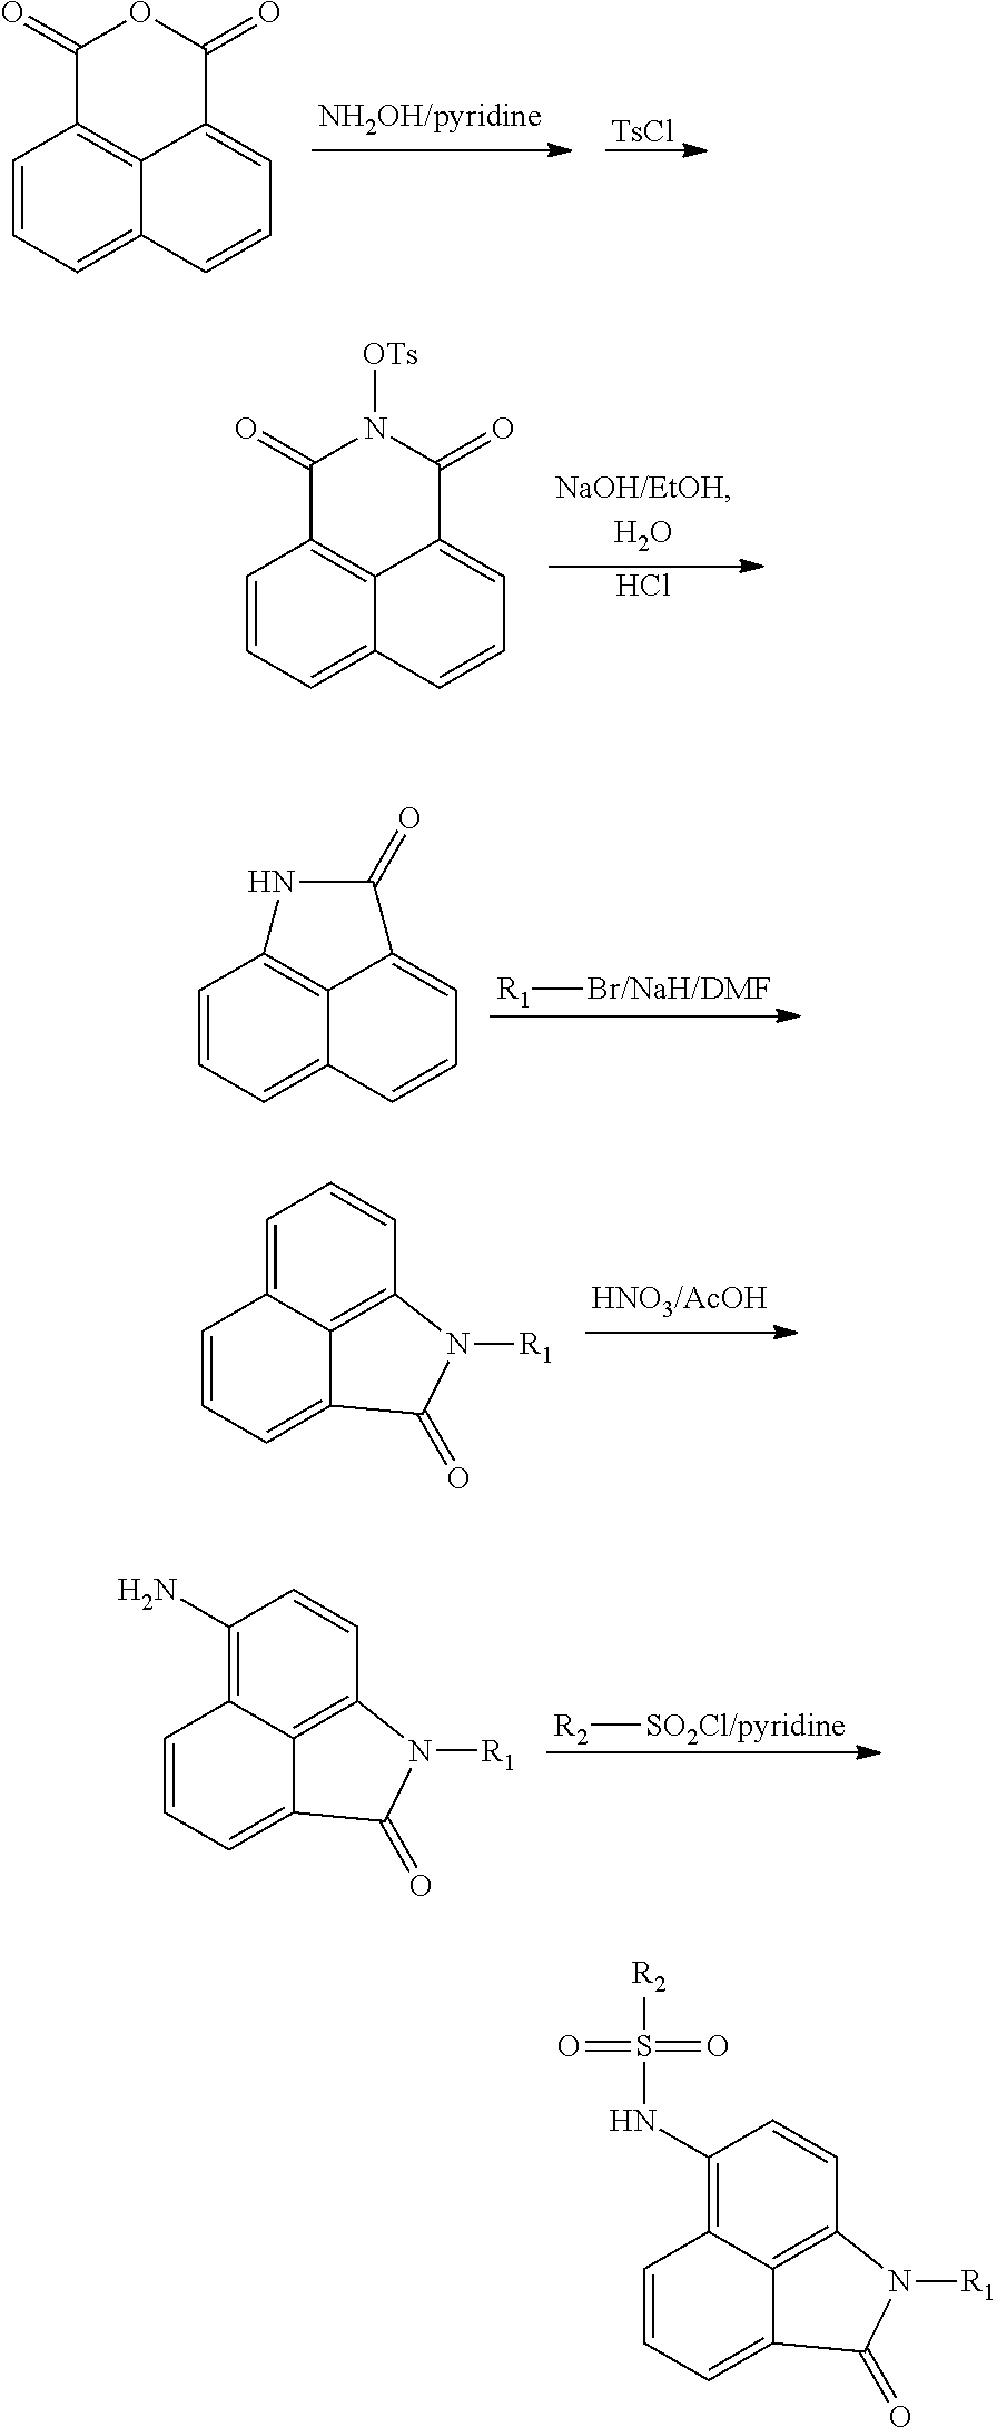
C1=CC=C2C3=C1C(=O)OC(=O)C3=CC=C2.[TsCl].Cl.C1=CC=C2C3=C1C(=O)N([OTs])C(=O)C3=CC=C2.[R1][Br/NaH/DMF].C1=CC=C2C3=C1NC(=O)C3=CC=C2.C1=C2C3=C(C=C1)N([R1])C(=O)C3=CC=C2.[R2][SO2Cl/pyridine].C1(N)=C2C3=C(C=C1)N([R1])C(=O)C3=CC=C2.C1(NS([R2])(=O)=O)=C2C3=C(C=C1)N([R1])C(=O)C3=CC=C2
